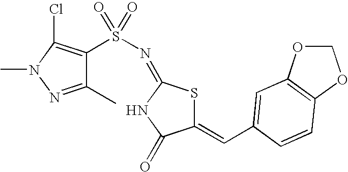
C1(=CC2=CC3=C(OCO3)C=C2)SC(=NS(=O)(=O)C2=C(Cl)N(C)N=C2C)NC1=O
